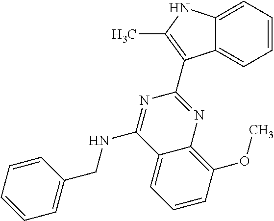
C12=CC=CC=C1C(C1=NC3=C(OC)C=CC=C3C(NCC3=CC=CC=C3)=N1)=C(C)N2
